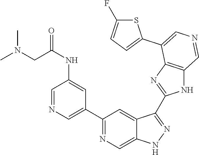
C1(C2=CN=CC(NC(=O)CN(C)C)=C2)=NC=C2C(=C1)C(C1=NC3=C(N1)C=NC=C3C1=CC=C(F)S1)=NN2
